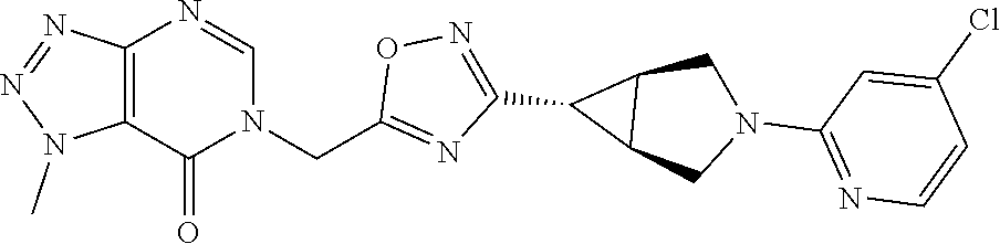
C12=C(C(=O)N(CC3=NC(C4C5C4CN(C4=NC=CC(Cl)=C4)C5)=NO3)C=N1)N(C)N=N2
